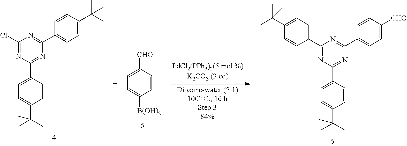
C1=C(C2=NC(C3=CC=C([CHO])C=C3)=NC(C3=CC=C(C(C)(C)C)C=C3)=N2)C=CC(C(C)(C)C)=C1.C1=CC([CHO])=CC=C1[B(OH)2].C1=C(C2=NC(C3=CC=C(C(C)(C)C)C=C3)=NC(Cl)=N2)C=CC(C(C)(C)C)=C1
